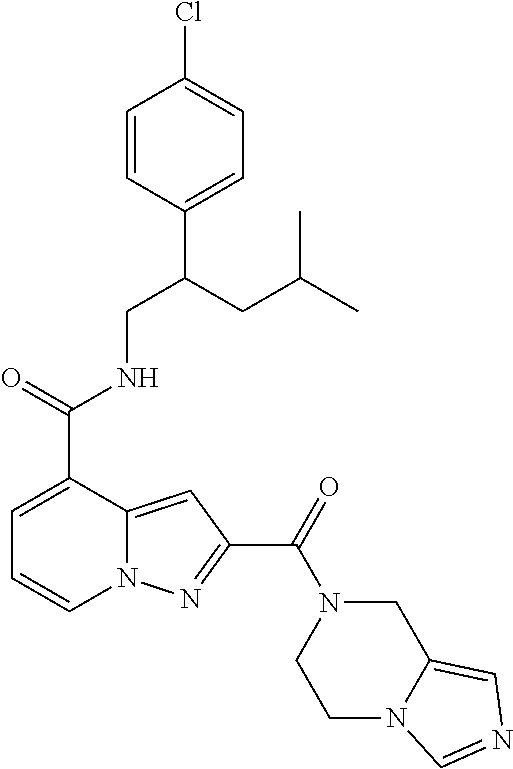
C1=CC(C(CNC(C2=CC=CN3C2=CC(C(=O)N2CC4=CN=CN4CC2)=N3)=O)CC(C)C)=CC=C1Cl
